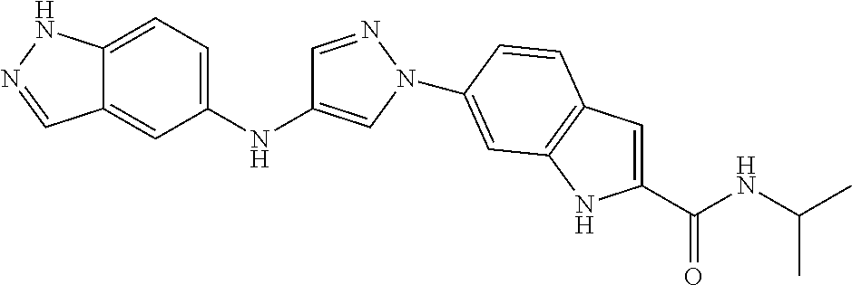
C1=NN(C2=CC3=C(C=C(C(NC(C)C)=O)N3)C=C2)C=C1NC1=CC=C2C(=C1)C=NN2
